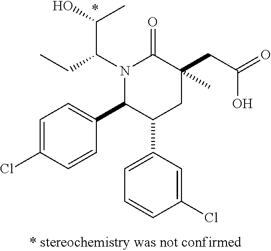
N1(C(C(C)O)CC)C(C2=CC=C(Cl)C=C2)C(C2=CC=CC(Cl)=C2)CC(C)(CC(O)=O)C1=O
